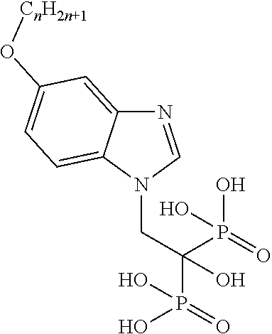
C12=CC(O[CnH2n+1])=CC=C1N(CC(P(=O)(O)O)(P(=O)(O)O)O)C=N2
